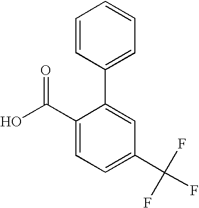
OC(C1=CC=C(C(F)(F)F)C=C1C1=CC=CC=C1)=O
